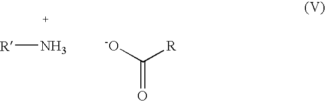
[R]N.[-O]C([R])=O
